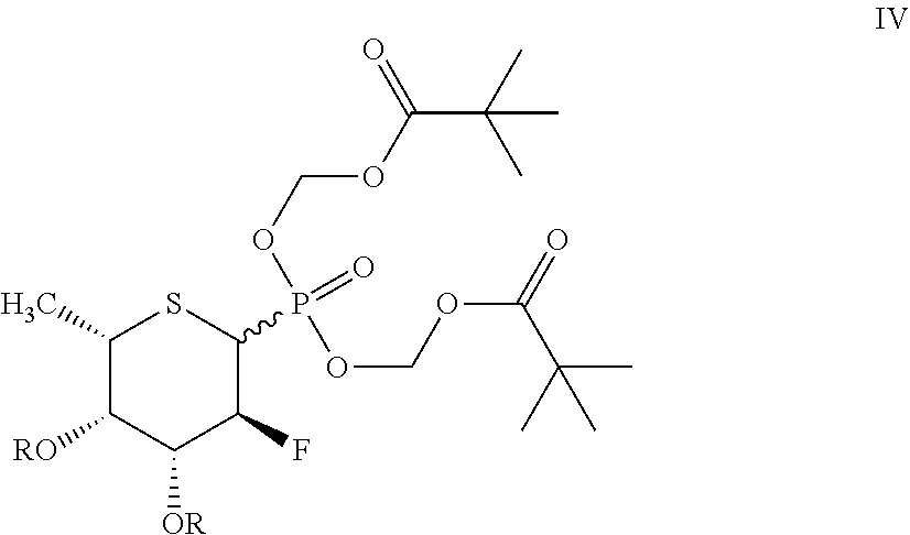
C1(C)C([RO])C([OR])C(F)C(P(OCOC(=O)C(C)(C)C)(OCOC(C(C)(C)C)=O)=O)S1
